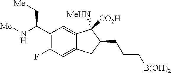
C1(C(N[Me])C[Me])=C(F)C=C2C(=C1)C([MeHN])([CO2H])C(CCC[B(OH)2])C2
